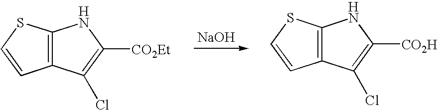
C12=C(C(Cl)=C([CO2Et])N1)C=CS2.[NaOH].C12=C(C(Cl)=C([CO2H])N1)C=CS2
